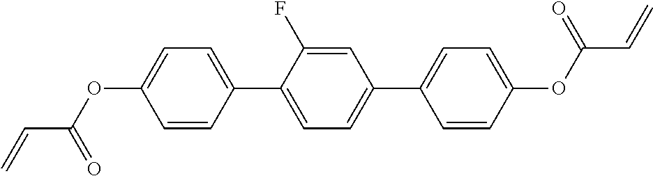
C(=C)C(OC1=CC=C(C2=CC=C(C3=CC=C(OC(C=C)=O)C=C3)C=C2F)C=C1)=O
